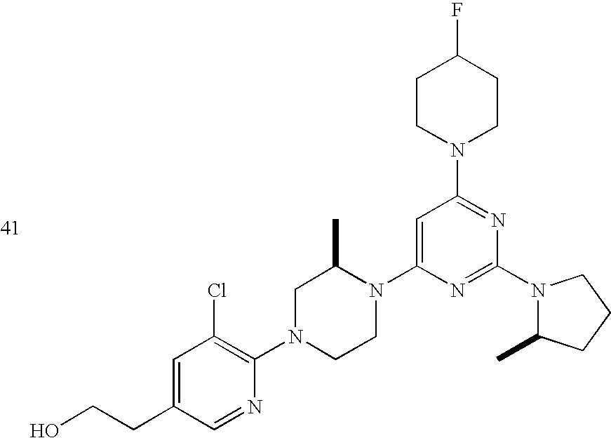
C1=C(CCO)C=NC(N2CCN(C3=CC(N4CCC(F)CC4)=NC(N4C(C)CCC4)=N3)C(C)C2)=C1Cl
